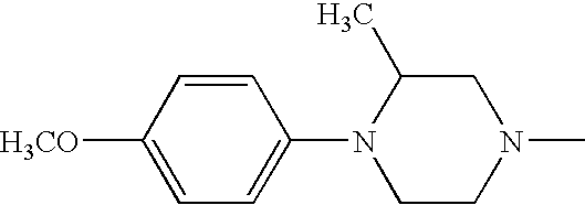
C1=CC([H3CO])=CC=C1N1CCN(C)CC1C
